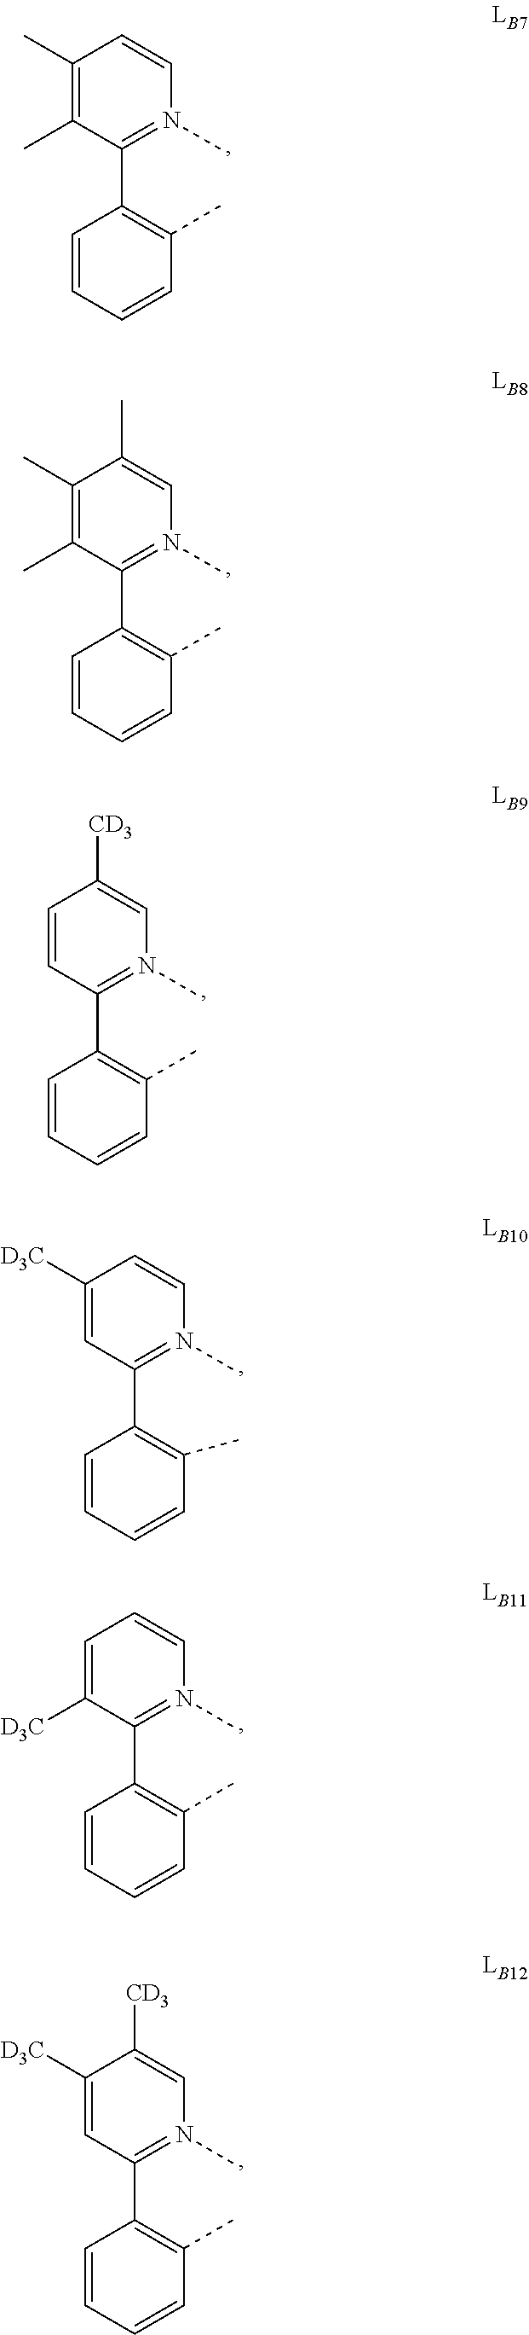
C1=CC=CC(C)=C1C1=N(C)C=CC(C)=C1C.C1=CC=CC(C)=C1C1=N(C)C=C(C)C(C)=C1C.C1=CC=CC(C)=C1C1=N(C)C=C([CD3])C=C1.C1=CC=CC(C)=C1C1=N(C)C=CC([D3C])=C1.C1=CC=CC(C)=C1C1=N(C)C=CC=C1[D3C].C1=CC=CC(C)=C1C1=N(C)C=C([CD3])C([D3C])=C1
